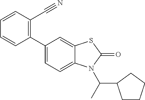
C1(C2=CC=C3C(=C2)SC(=O)N3C(C)C2CCCC2)=C(C#N)C=CC=C1
